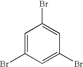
C1=C(Br)C=C(Br)C=C1Br
